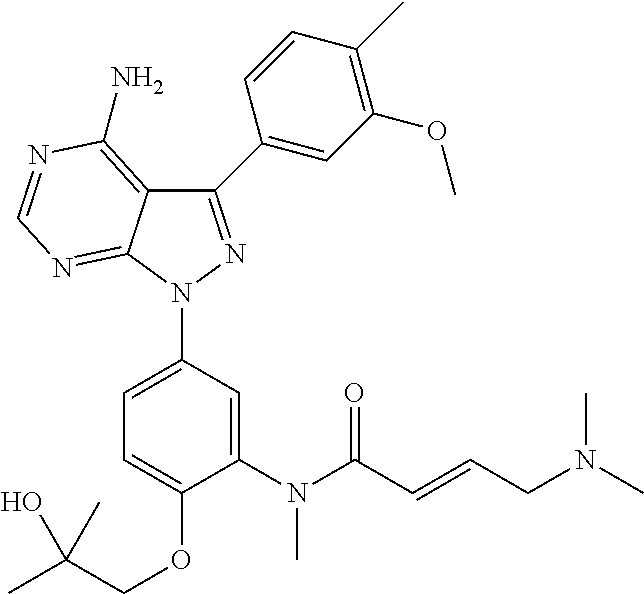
C1(C2=CC(OC)=C(C)C=C2)=NN(C2=CC=C(OCC(C)(O)C)C(N(C(C=CCN(C)C)=O)C)=C2)C2=NC=NC(N)=C12
